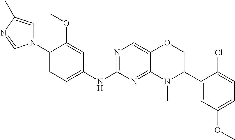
C1(N2C=C(C)N=C2)=CC=C(NC2=NC=C3C(=N2)N(C)C(C2=CC(OC)=CC=C2Cl)CO3)C=C1OC
